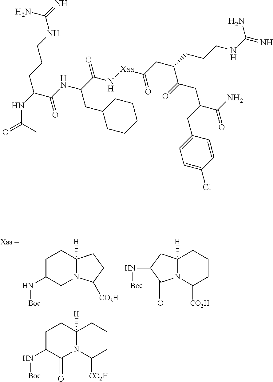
C1C(N[Boc])CN2C([H])(C1)CCC2[CO2H].C1CC([CO2H])N2C([H])(C1)CC(N[Boc])C2=O.C1C(N[Boc])C(=O)N2C([H])(C1)CCCC2[CO2H].N(C(C)=O)C(C(=O)NC(CC1CCCCC1)C(N[Xaa]C(CC(CCCNC(N)=N)C(=O)CC(CC1=CC=C(Cl)C=C1)C(=O)N)=O)=O)CCCNC(=N)N
